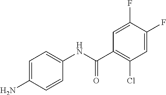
C1=C(F)C(F)=CC(Cl)=C1C(NC1=CC=C(N)C=C1)=O
